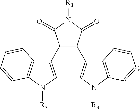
C12=C(N([R3])C=C1C1=C(C3=CN([R3])C4=C3C=CC=C4)C(=O)N([R3])C1=O)C=CC=C2
